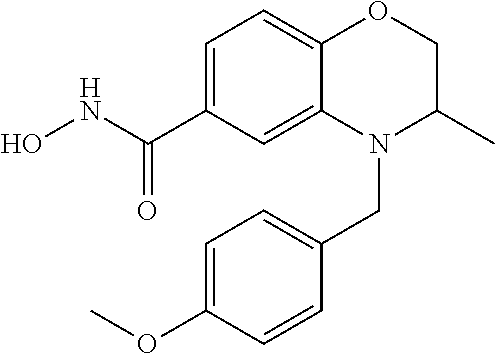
C1C(C)N(CC2=CC=C(OC)C=C2)C2=CC(C(NO)=O)=CC=C2O1
